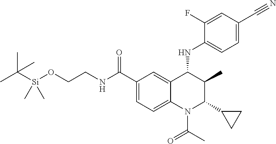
CC([Si](OCCNC(C1=CC=C2C(=C1)C(NC1=CC=C(C#N)C=C1F)C(C)C(C1CC1)N2C(C)=O)=O)(C)C)(C)C
